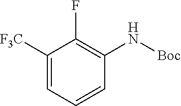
C1([F3C])=CC=CC(N[Boc])=C1F
